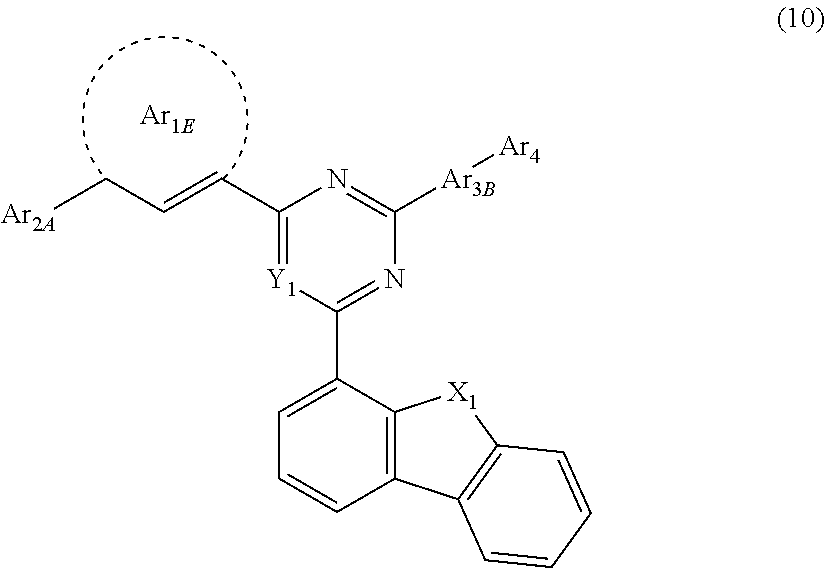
[Ar2A]CC=CC1=[Y1]C(C2=CC=CC3=C2[X1]C2=C3C=CC=C2)=NC([Ar3B][Ar4])=N1
